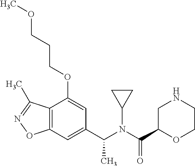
C12=C(C=C(C(N(C(C3OCCNC3)=O)C3CC3)C)C=C1OCCCOC)ON=C2C
